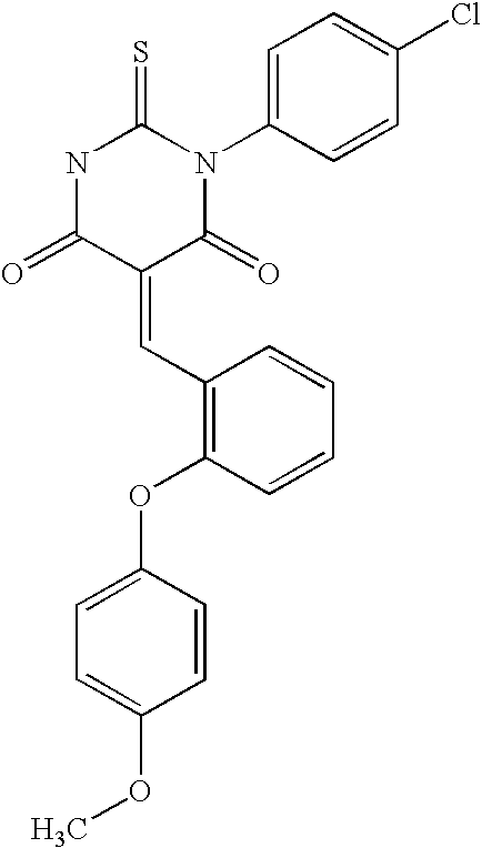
N1C(=O)C(=CC2=C(OC3=CC=C(OC)C=C3)C=CC=C2)C(=O)N(C2=CC=C(Cl)C=C2)C1=S
